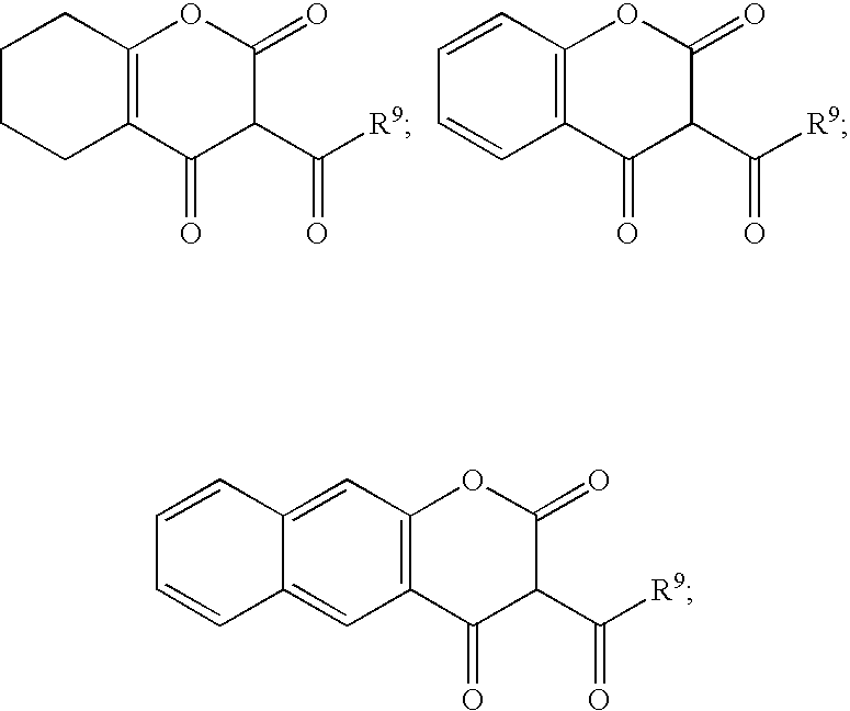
C1CCC2=C(C1)OC(=O)C(C([R9])=O)C2=O.C1=CC2=C(C=C1)C(=O)C(C([R9])=O)C(=O)O2.C1=CC2=CC3=C(C=C2C=C1)C(=O)C(C([R9])=O)C(=O)O3
